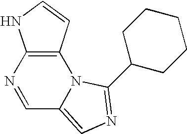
C12=C(N3C(=CN=C3C3CCCCC3)C=N1)C=CN2
